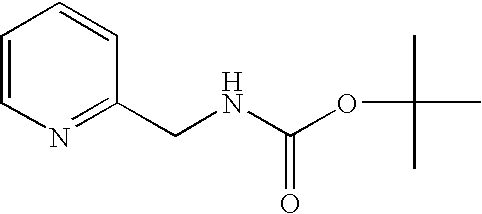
C1=CN=C(CNC(OC(C)(C)C)=O)C=C1
